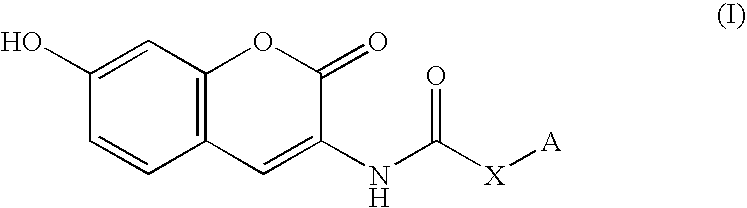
C1(O)=CC2=C(C=C1)C=C(NC(=O)[X][A])C(=O)O2
